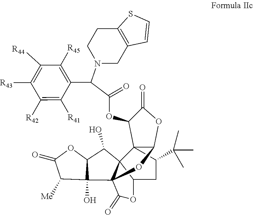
C123C(C(C)(C)C)CC4C15C(C1(O)C([Me])C(=O)OC1C5O)(OC2OC(=O)C3OC(C(C1=C([R45])C([R44])=C([R43])C([R42])=C1[R41])N1CC2=C(CC1)SC=C2)=O)C(=O)O4
